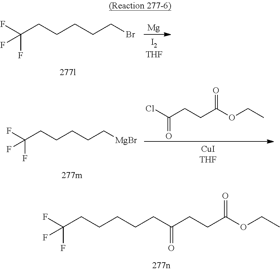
FC(CCCCCBr)(F)F.[Mg].FC(CCCCCC(=O)CCC(OCC)=O)(F)F.ClC(CCC(OCC)=O)=O.FC(CCCCC[MgBr])(F)F
